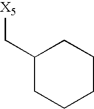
[X5]CC1CCCCC1
